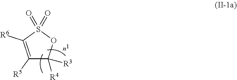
C1([R5])=C([R6])S(=O)(=O)OC1([R4])[R3]
